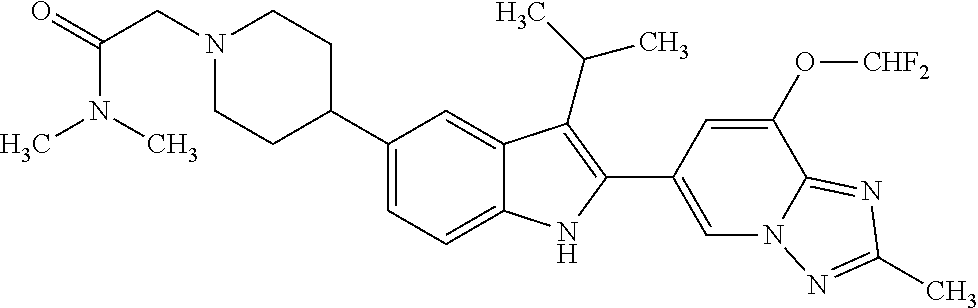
C1(C2CCN(CC(N(C)C)=O)CC2)=CC=C2C(=C1)C(C(C)C)=C(C1=CN3C(=NC(C)=N3)C(O[CHF2])=C1)N2
